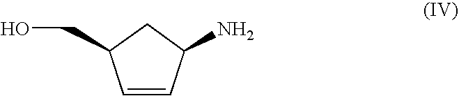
C1=CC(N)CC1CO
